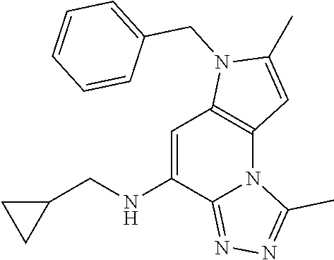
C1=C(NCC2CC2)C2=NN=C(C)N2C2=C1N(CC1=CC=CC=C1)C(C)=C2
